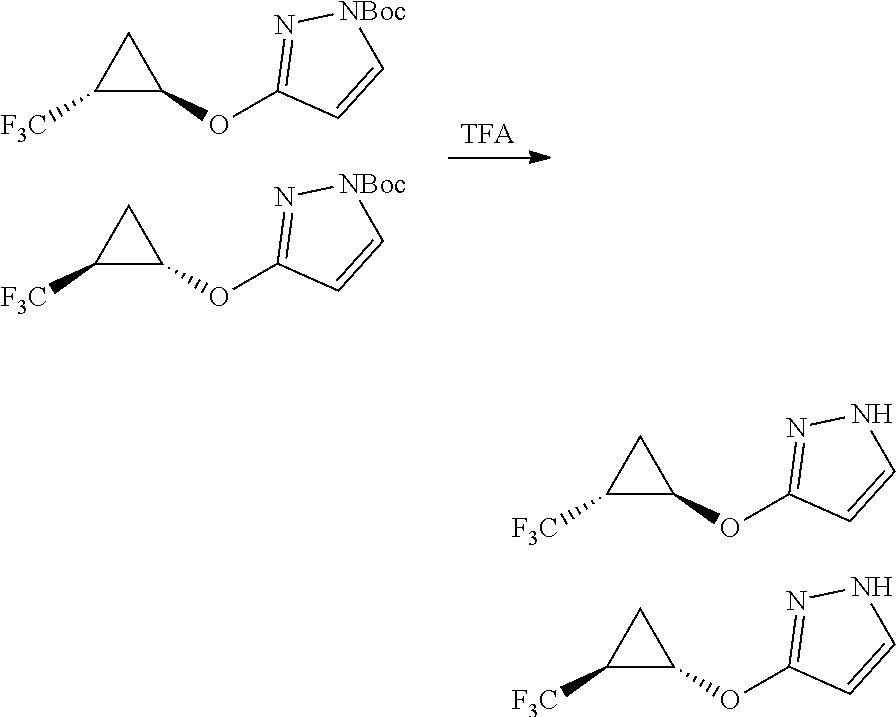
C1([F3C])C(OC2=NNC=C2)C1.C1([F3C])C(OC2=NNC=C2)C1.C1([F3C])C(OC2=N[NBoc]C=C2)C1.C1([F3C])C(OC2=N[NBoc]C=C2)C1.[TFA]
